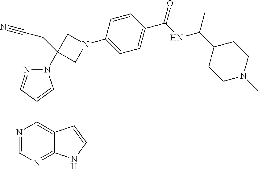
C1=CC(N2CC(N3N=CC(C4=C5C(=NC=N4)NC=C5)=C3)(CC#N)C2)=CC=C1C(NC(C1CCN(C)CC1)C)=O
